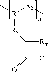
C1([R3][R1]([R2]C)C)C(=O)O[R4]1
